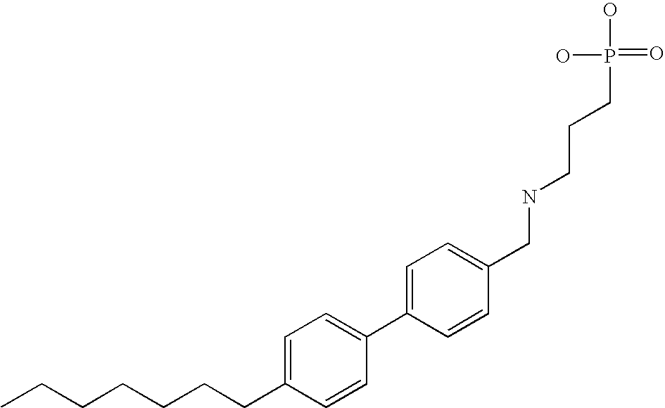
C1(C2=CC=C(CCCCCCC)C=C2)=CC=C(CNCCCP(=O)(O)O)C=C1
